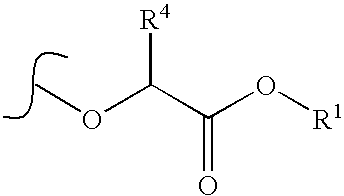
O(C)C(C(O[R1])=O)[R4]
